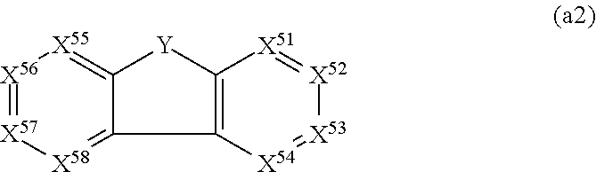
[X56]1=[X57][X58]=C2C(=[X55]1)[Y]C1=C2[X54]=[X53][X52]=[X51]1
